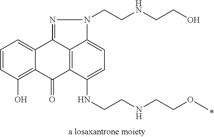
C1=CC(O)=C2C(=C1)C1=NN(CCNCCO)C3=CC=C(NCCNCCOC)C(=C13)C2=O
